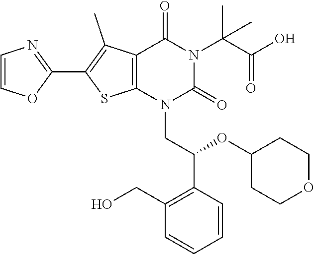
C12=C(N(CC(C3=C(CO)C=CC=C3)OC3CCOCC3)C(=O)N(C(C(O)=O)(C)C)C1=O)SC(C1=NC=CO1)=C2C
